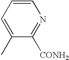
C1(C)=CC=CN=C1[CONH2]
